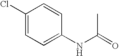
N(C(=O)C)C1=CC=C(Cl)C=C1
